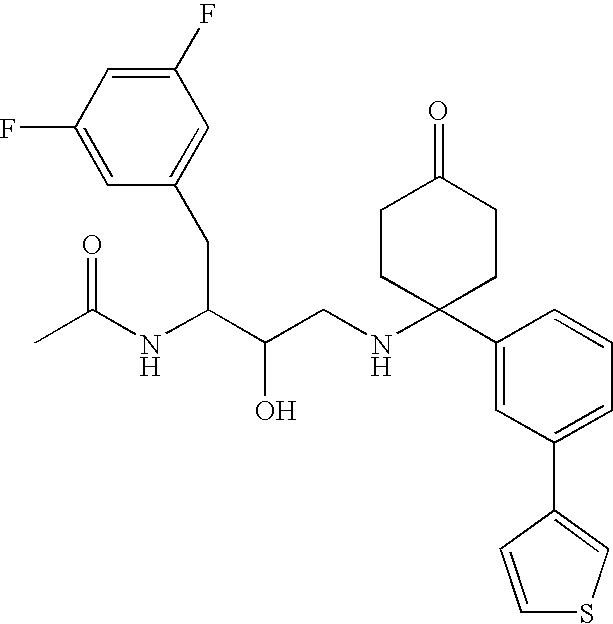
C1(F)=CC(F)=CC(CC(C(CNC2(C3=CC(C4=CSC=C4)=CC=C3)CCC(=O)CC2)O)NC(C)=O)=C1
